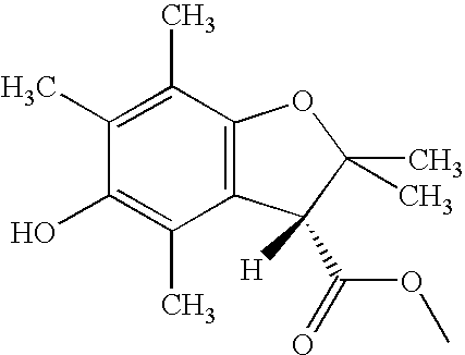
C1(C)=C(C)C2=C(C(C)=C1O)C(C(OC)=O)([H])C(C)(C)O2
